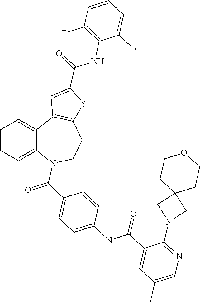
C1=CC=C2C(=C1)C1=C(CCN2C(C2=CC=C(NC(C3=CC(C)=CN=C3N3CC4(C3)CCOCC4)=O)C=C2)=O)SC(C(=O)NC2=C(F)C=CC=C2F)=C1
